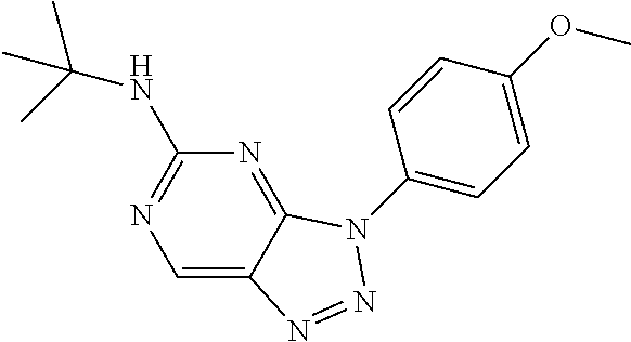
C1(N2C3=NC(NC(C)(C)C)=NC=C3N=N2)=CC=C(OC)C=C1
